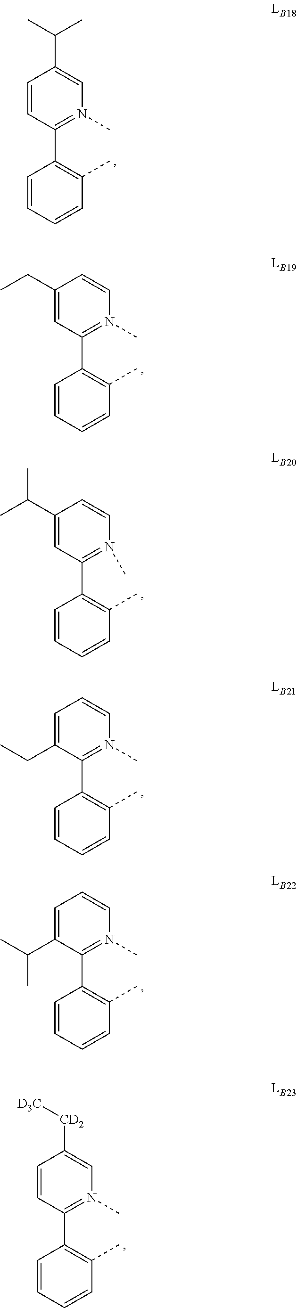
C1=CC(C2=C(C)C=CC=C2)=N(C)C=C1C(C)C.C1=C(CC)C(C2=C(C)C=CC=C2)=N(C)C=C1.C1=C(C(C)C)C(C2=C(C)C=CC=C2)=N(C)C=C1.C1(CC)=CC(C2=C(C)C=CC=C2)=N(C)C=C1.C1(C(C)C)=CC(C2=C(C)C=CC=C2)=N(C)C=C1.C1=CC(C2=C(C)C=CC=C2)=N(C)C=C1[CD2][D3C]
